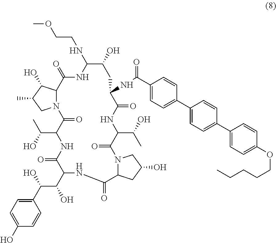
C(C1C(=O)N2C(C(O)C(C)C2)C(=O)NC(NCCOC)C(O)CC(NC(=O)C2=CC=C(C3=CC=C(C4=CC=C(OCCCCC)C=C4)C=C3)C=C2)C(=O)NC(C(O)C)C(=O)N2C(CC(O)C2)C(=O)NC(C(C(O)C2=CC=C(O)C=C2)O)C(=O)N1)(C)O
